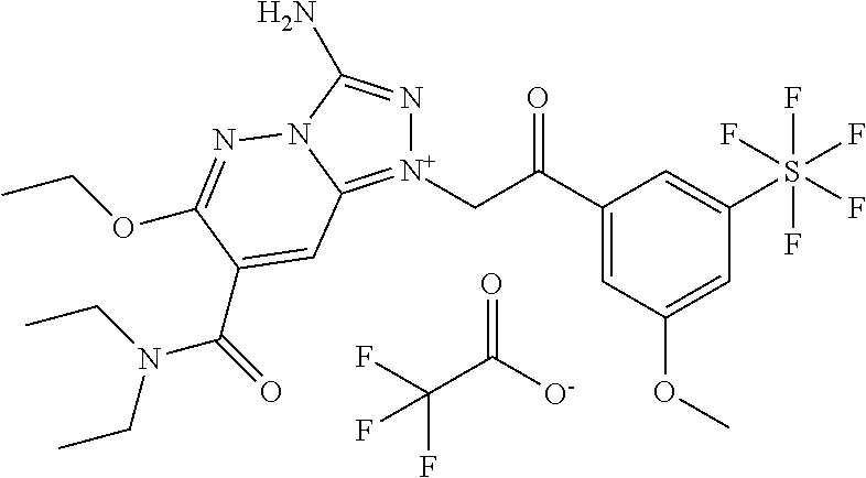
[N+]1(CC(C2=CC(OC)=CC(S(F)(F)(F)(F)F)=C2)=O)=C2N(C(N)=N1)N=C(OCC)C(C(=O)N(CC)CC)=C2.FC(C([O-])=O)(F)F
